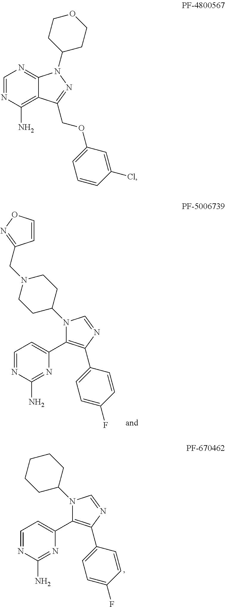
C1=NC(N)=NC(C2=C(C3=CC=C(F)C=C3)N=CN2C2CCCCC2)=C1.C1=NC(N)=NC(C2=C(C3=CC=C(F)C=C3)N=CN2C2CCN(CC3=NOC=C3)CC2)=C1.C1=NC(N)=C2C(=N1)N(C1CCOCC1)N=C2COC1=CC=CC(Cl)=C1
